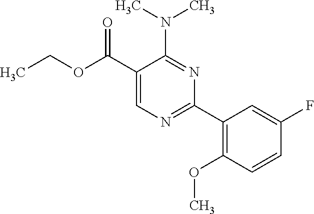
CCOC(C1=CN=C(C2=C(OC)C=CC(F)=C2)N=C1N(C)C)=O
